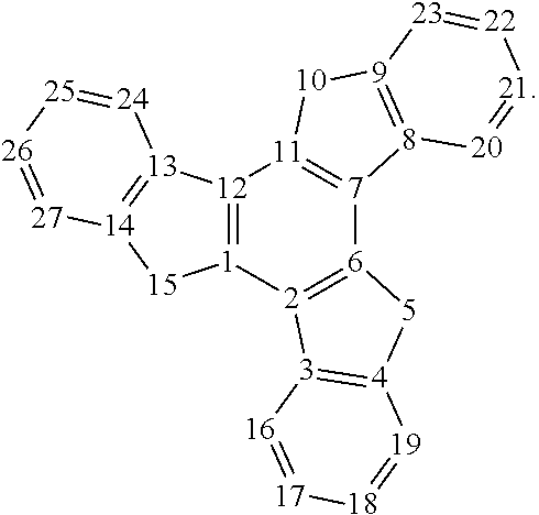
[1]12=[12]([13]3=[14]([15]1)[27]=[26][25]=[24]3)[11]1=[7]([6]3=[2]2[3]2=[4]([5]3)[19]=[18][17]=[16]2)[8]2=[9]([10]1)[23]=[22][21]=[20]2
